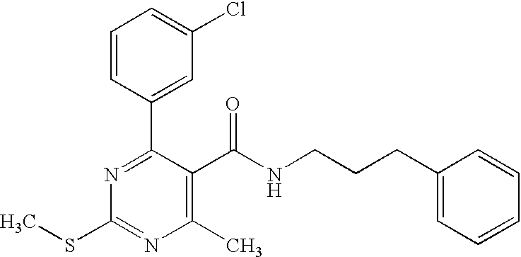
C1=CC(C2=NC(SC)=NC(C)=C2C(NCCCC2=CC=CC=C2)=O)=CC(Cl)=C1
